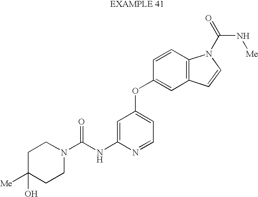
C1=C(NC(N2CCC([Me])(O)CC2)=O)N=CC=C1OC1=CC2=C(C=C1)N(C(=O)N[Me])C=C2
